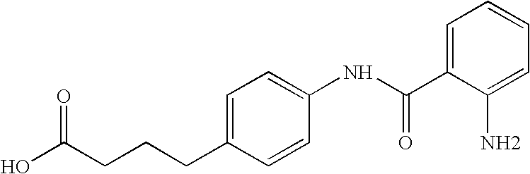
OC(CCCC1=CC=C(NC(C2=CC=CC=C2N)=O)C=C1)=O
